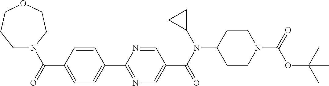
C1(C(=O)N2CCCOCC2)=CC=C(C2=NC=C(C(N(C3CC3)C3CCN(C(=O)OC(C)(C)C)CC3)=O)C=N2)C=C1
